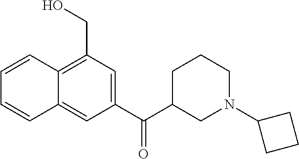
C1=CC2=C(CO)C=C(C(C3CN(C4CCC4)CCC3)=O)C=C2C=C1
